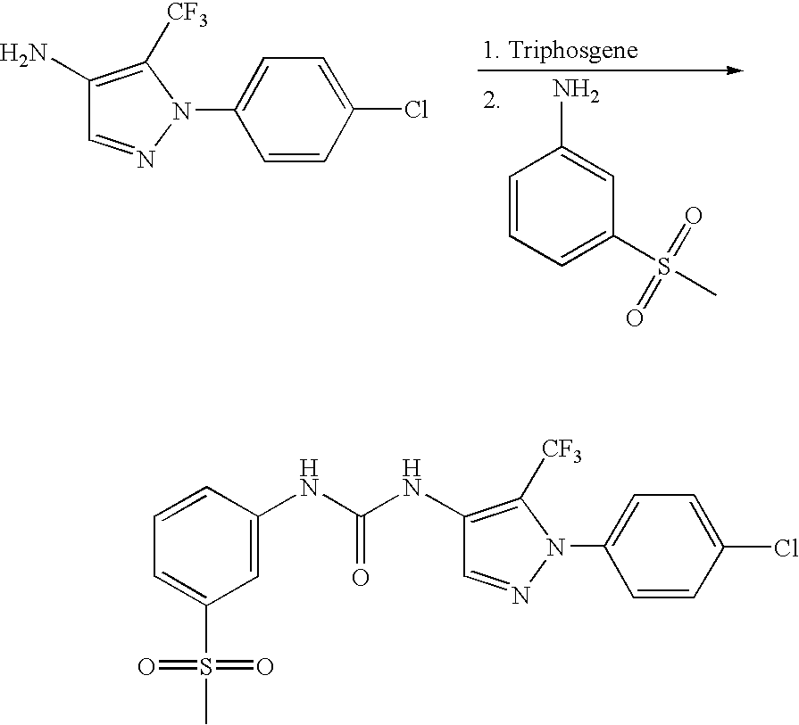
C1(S(C)(=O)=O)=CC=CC(N)=C1.NC1=C([CF3])N(C2=CC=C(Cl)C=C2)N=C1.C1(S(C)(=O)=O)=CC=CC(NC(=O)NC2=C([CF3])N(C3=CC=C(Cl)C=C3)N=C2)=C1
